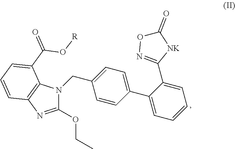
C1(OCC)=NC2=C(N1CC1=CC=C(C3=CC=CC=C3C3=NOC(=O)[NK]3)C=C1)C(C(=O)O[R])=CC=C2
